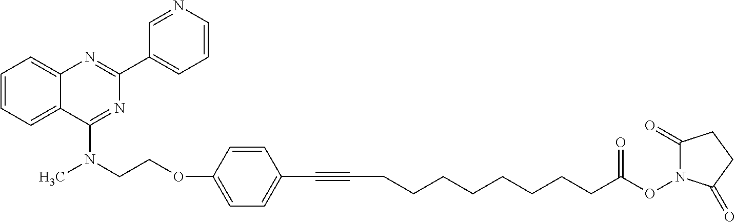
C1=CC=C2C(=C1)N=C(C1=CC=CN=C1)N=C2N(CCOC1=CC=C(C#CCCCCCCCCC(ON2C(=O)CCC2=O)=O)C=C1)C
